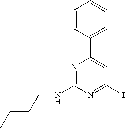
C1=CC(C2=CC(I)=NC(NCCCC)=N2)=CC=C1
